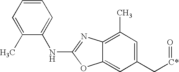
C1(C)=CC=CC=C1NC1=NC2=C(C)C=C(C[C*]=O)C=C2O1
